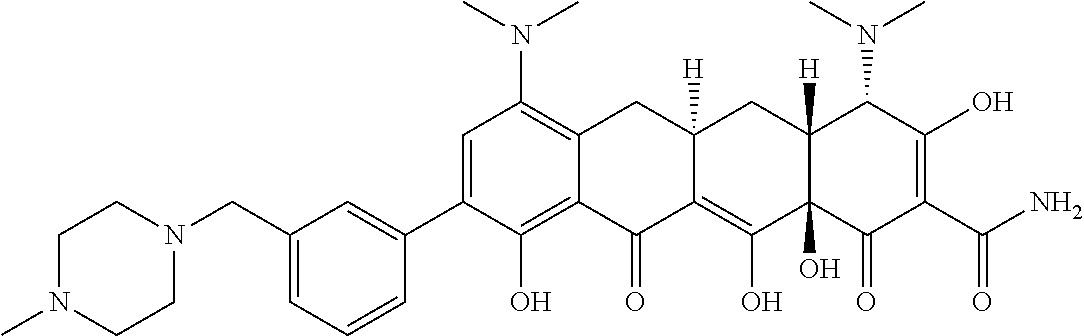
C1=C(C2=CC(CN3CCN(C)CC3)=CC=C2)C(O)=C2C(=C1N(C)C)CC1([H])C(=C(O)C3(O)C([H])(C1)C(N(C)C)C(O)=C(C(N)=O)C3=O)C2=O
